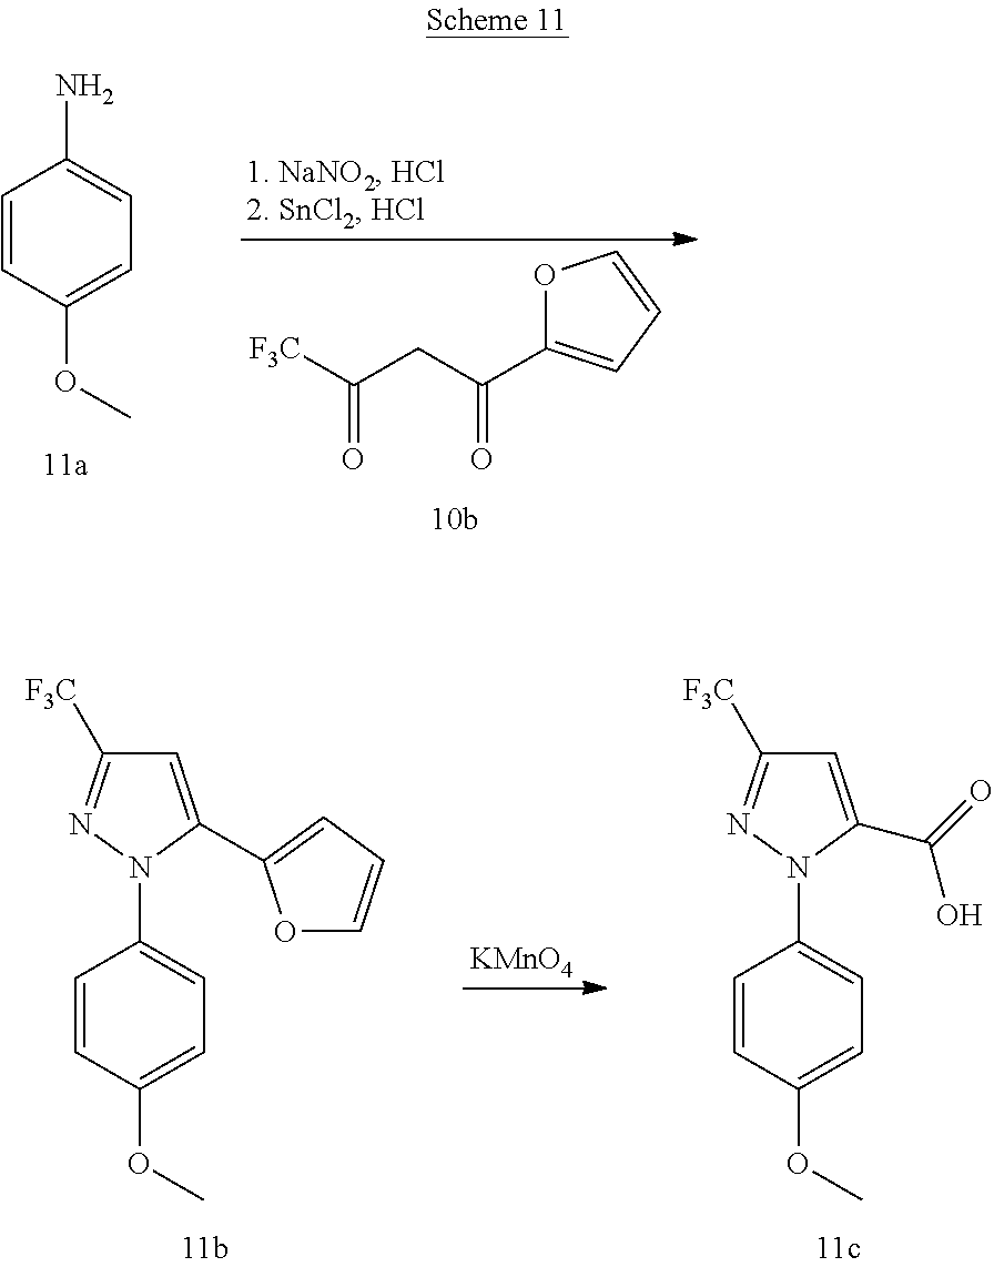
O1C(C(CC([F3C])=O)=O)=CC=C1.C1=CC(OC)=CC=C1N.C1=C(C(O)=O)N(C2=CC=C(OC)C=C2)N=C1[F3C].C1=C(C2=CC=CO2)N(C2=CC=C(OC)C=C2)N=C1[F3C].[KMnO4]
